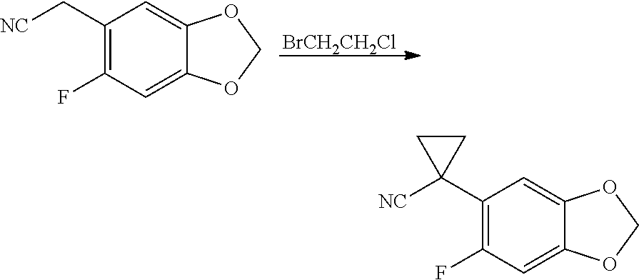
[BrCH2CH2Cl].C1(C[NC])=C(F)C=C2C(=C1)OCO2.C1(C2([NC])CC2)=C(F)C=C2C(=C1)OCO2
